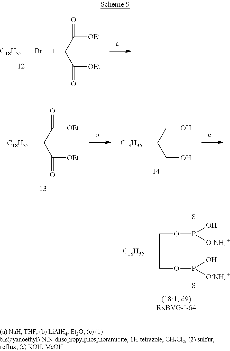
C([C18H35])(COP([O-NH4+])(O)=S)COP([O-NH4+])(O)=S.[C18H35]Br.C(CC([OEt])=O)([OEt])=O.C(C(CO)[C18H35])O.C(C(C([OEt])=O)[C18H35])([OEt])=O
